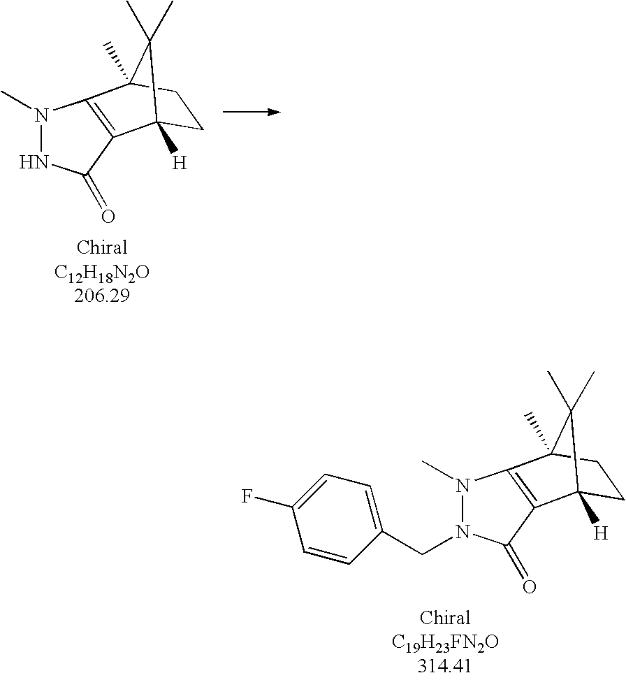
N1(C)NC(=O)C2=C1C1(C)CCC2([H])C1(C)C.N1(C)N(CC2=CC=C(F)C=C2)C(=O)C2=C1C1(C)CCC2([H])C1(C)C
